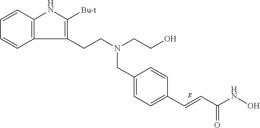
C(C1=CC=C(C=CC(NO)=O)C=C1)N(CCO)CCC1=C([Bu-t])NC2=C1C=CC=C2
